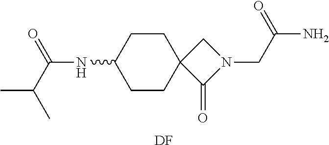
C1CC(NC(=O)C(C)C)CCC12C(=O)N(CC(N)=O)C2.[DF]
